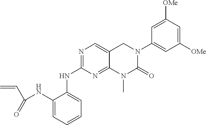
N1=C(NC2=CC=CC=C2NC(C=C)=O)N=C2C(=C1)CN(C1=CC([OMe])=CC([OMe])=C1)C(=O)N2C
